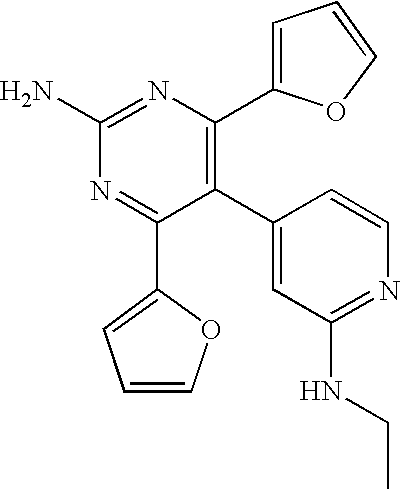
C1(C2=CC(NCC)=NC=C2)=C(C2=CC=CO2)N=C(N)N=C1C1=CC=CO1
